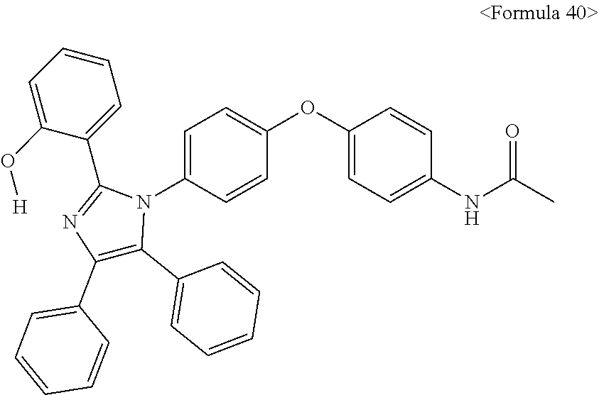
C1=C(N2C(C3=CC=CC=C3O[H])=NC(C3=CC=CC=C3)=C2C2=CC=CC=C2)C=CC(OC2=CC=C(NC(C)=O)C=C2)=C1
